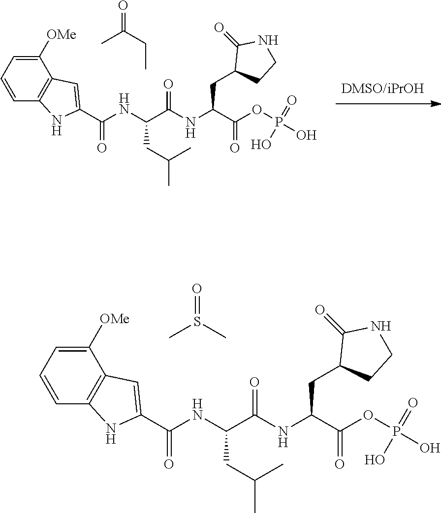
C1([OMe])=CC=CC2=C1C=C(C(NC(C(NC(C(OP(O)(=O)O)=O)CC1CCNC1=O)=O)CC(C)C)=O)N2.O=C(CC)C.C1([OMe])=CC=CC2=C1C=C(C(NC(C(NC(C(OP(O)(=O)O)=O)CC1CCNC1=O)=O)CC(C)C)=O)N2.O=S(C)C
